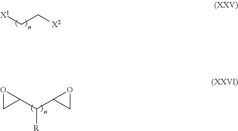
[X1]CC[X2].C(C1CO1)(C1OC1)[R]
